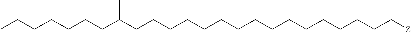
C(CCC(CCCCCCCCCCCCCCCC[Z])C)CCCC
